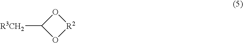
O1C([R3CH2])O[R2]1
